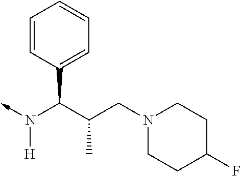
C(N(->C)[H])(C1=CC=CC=C1)C(CN1CCC(F)CC1)C
